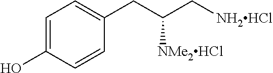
C1=C(O)C=CC(CC(C[NH2HCl])[NMe2HCl])=C1
